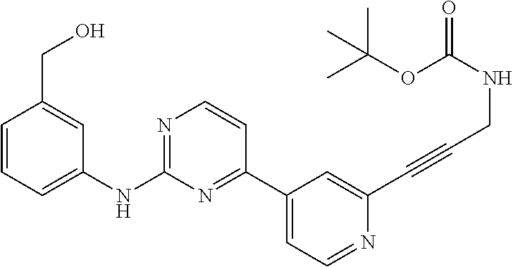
C1=CC=C(NC2=NC=CC(C3=CC=NC(C#CCNC(OC(C)(C)C)=O)=C3)=N2)C=C1CO
